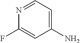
N1=CC=C(N)C=C1F
